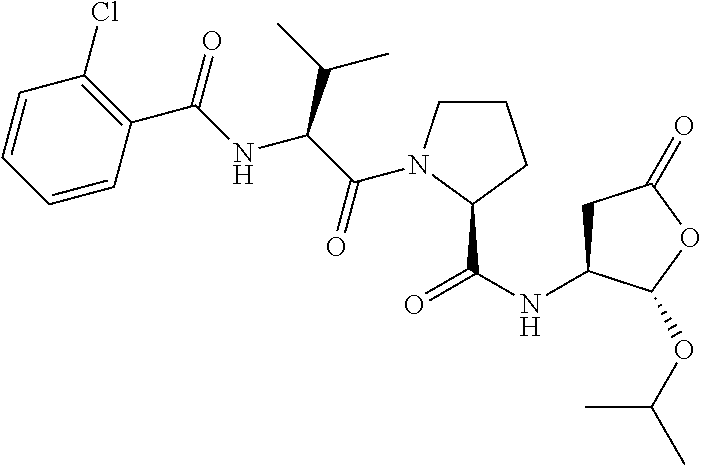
C1=CC=CC(C(=O)NC(C(C)C)C(=O)N2CCCC2C(NC2CC(=O)OC2OC(C)C)=O)=C1Cl
